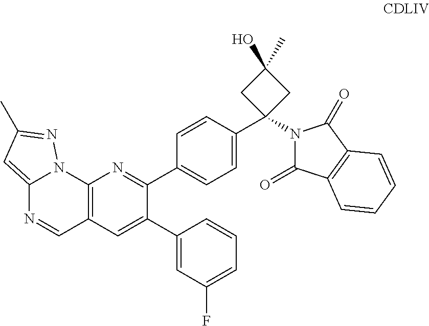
C12=CC(C)=NN1C1=C(C=N2)C=C(C2=CC(F)=CC=C2)C(C2=CC=C(C3(N4C(=O)C5=C(C4=O)C=CC=C5)CC(C)(O)C3)C=C2)=N1
